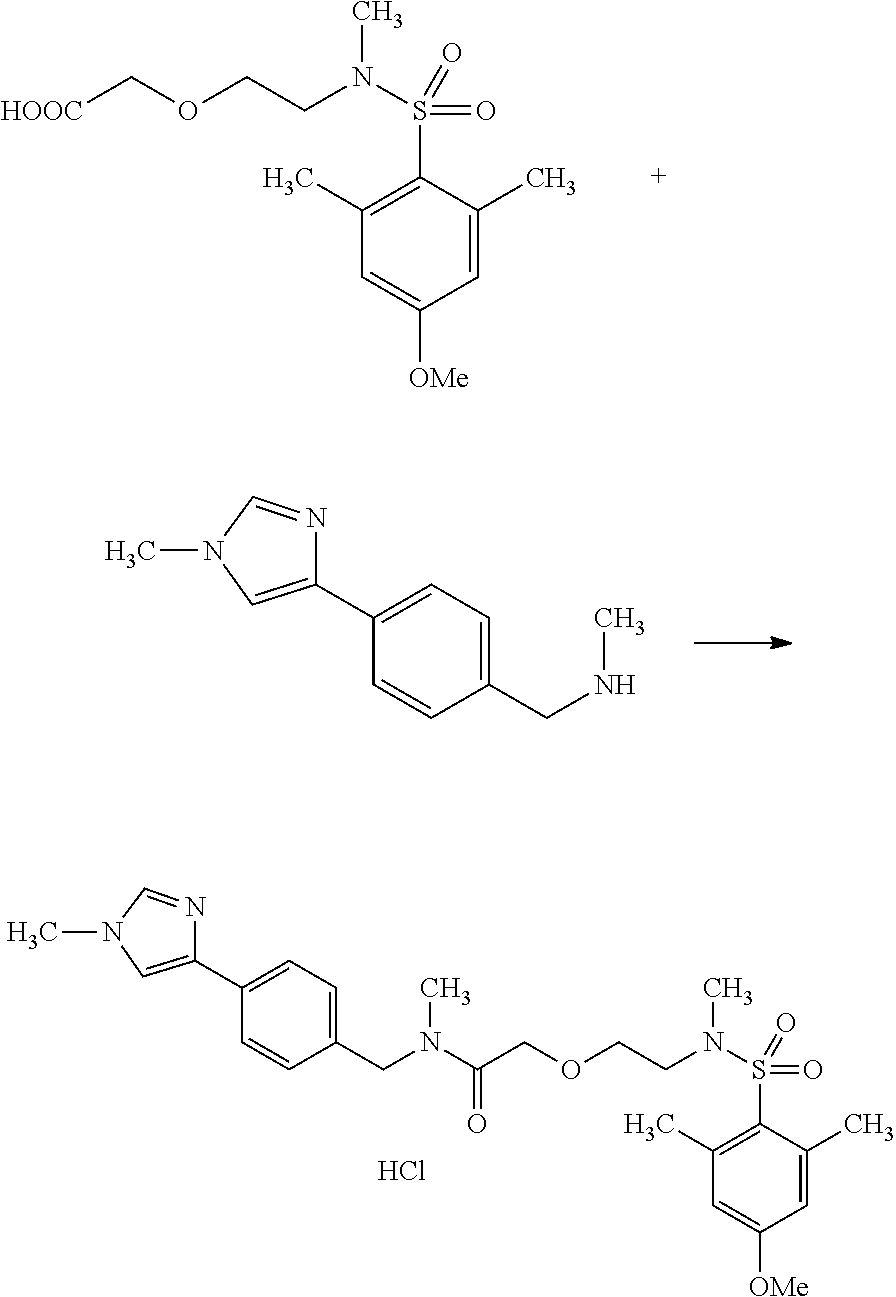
CN1C=NC(C2=CC=C(CN(C(COCCN(C)S(C3=C(C)C=C([OMe])C=C3C)(=O)=O)=O)C)C=C2)=C1.Cl.C(OCCN(C)S(C1=C(C)C=C([OMe])C=C1C)(=O)=O)[HOOC].CN1C=NC(C2=CC=C(CNC)C=C2)=C1
